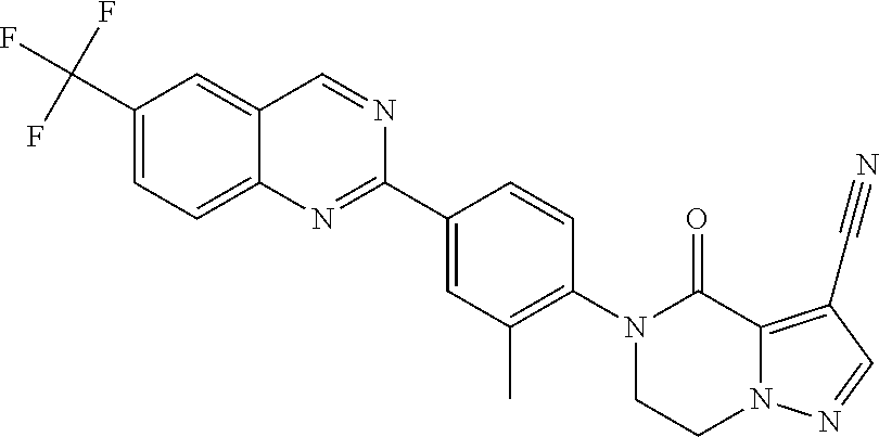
C1(C(F)(F)F)=CC=C2C(=C1)C=NC(C1=CC(C)=C(N3CCN4C(=C(C#N)C=N4)C3=O)C=C1)=N2
